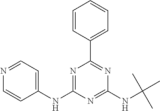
C1(NC2=NC(C3=CC=CC=C3)=NC(NC(C)(C)C)=N2)=CC=NC=C1
